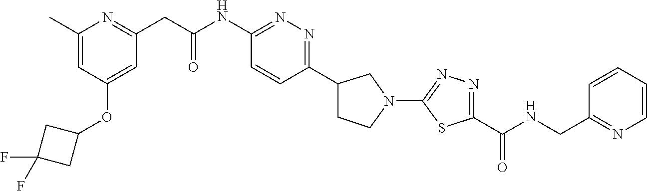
C1=C(C)N=C(CC(NC2=NN=C(C3CCN(C4=NN=C(C(NCC5=NC=CC=C5)=O)S4)C3)C=C2)=O)C=C1OC1CC(F)(F)C1
